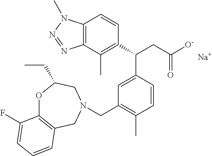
C1(C(CC([O-])=O)C2=CC(CN3CC4=C(OC(CC)C3)C(F)=CC=C4)=C(C)C=C2)=C(C)C2=C(C=C1)N(C)N=N2.[Na]
